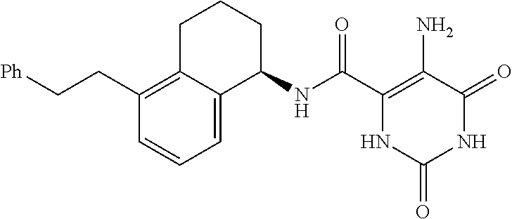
C(C1=C(N)C(=O)NC(=O)N1)(=O)NC1CCCC2=C(CC[Ph])C=CC=C12
